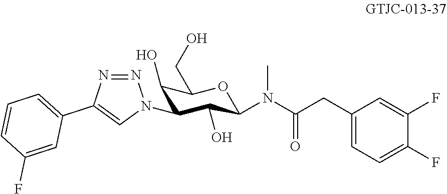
C(C(N(C1C(O)C(N2N=NC(C3=CC=CC(F)=C3)=C2)C(O)C(CO)O1)C)=O)C1=CC=C(F)C(F)=C1
